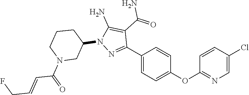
N1=C(C2=CC=C(OC3=NC=C(Cl)C=C3)C=C2)C(C(N)=O)=C(N)N1C1CN(C(C=CCF)=O)CCC1
